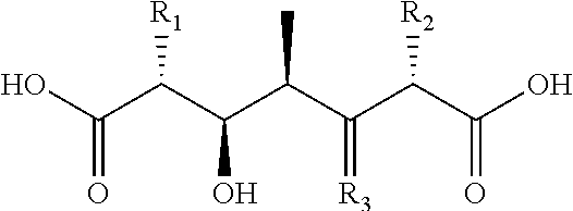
OC(C(C(C(C(C(C(O)=O)[R2])=[R3])C)O)[R1])=O
